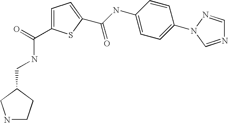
C1=C(C(NCC2CNCC2)=O)SC(C(NC2=CC=C(N3N=CN=C3)C=C2)=O)=C1
